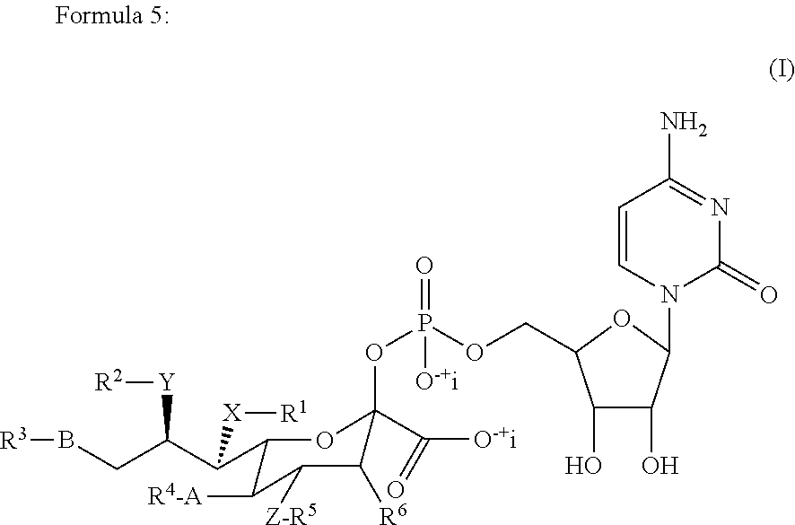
C1([R6])C(OP(=O)(OCC2C(O)C(O)C(N3C(=O)N=C(N)C=C3)O2)[O-+i])(C(=O)[O-+i])OC(C(C(CB[R3])[Y][R2])[X][R1])C([R4-A])C1[Z-R5]
